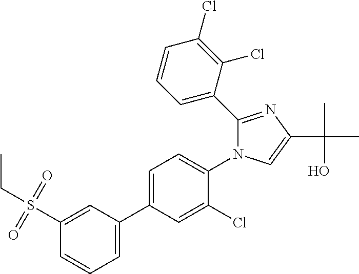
C1(S(=O)(=O)CC)=CC(C2=CC=C(N3C(C4=CC=CC(Cl)=C4Cl)=NC(C(C)(O)C)=C3)C(Cl)=C2)=CC=C1
